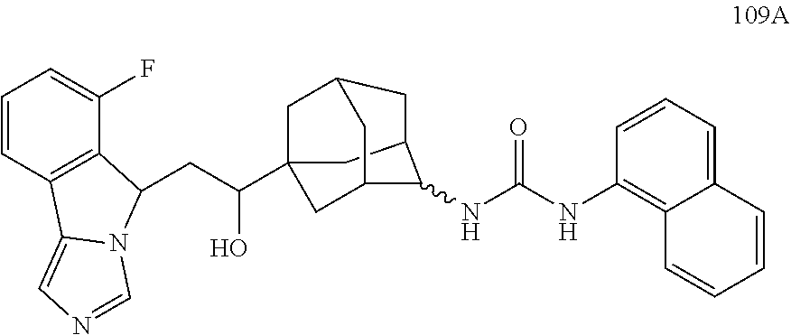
C1C2CC3CC1(C(CC1C4=C(C=CC=C4F)C4=CN=CN41)O)CC(C2)C3NC(NC1=C2C(=CC=C1)C=CC=C2)=O
